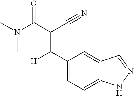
C1(C(=C(C#N)C(=O)N(C)C)[H])=CC=C2C(=C1)C=NN2
